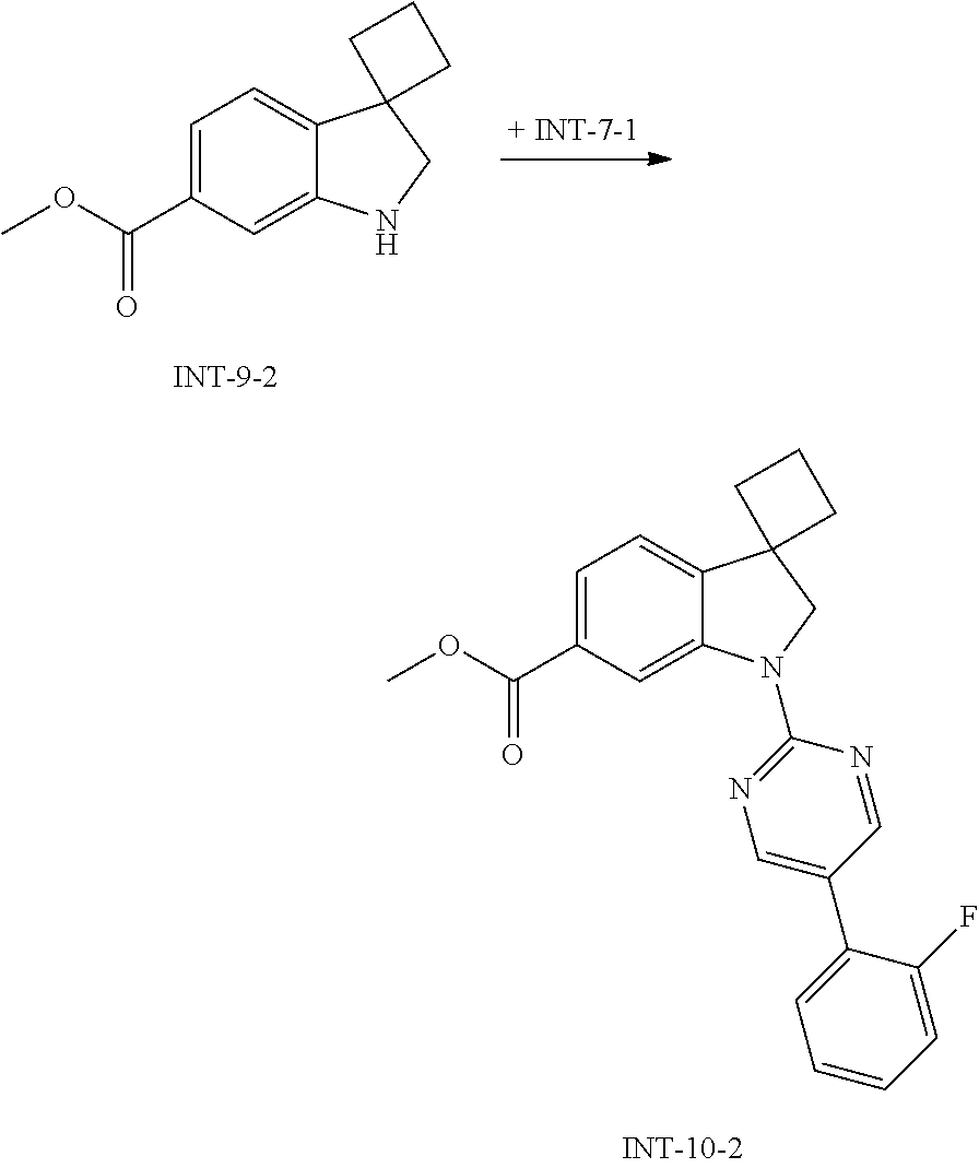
C1=C(C(OC)=O)C=C2C(=C1)C1(CN2)CCC1.C1=C(C(OC)=O)C=C2C(=C1)C1(CN2C2=NC=C(C3=CC=CC=C3F)C=N2)CCC1
